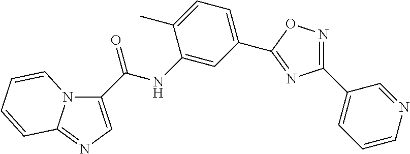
N12C(C(NC3=CC(C4=NC(C5=CC=CN=C5)=NO4)=CC=C3C)=O)=CN=C1C=CC=C2
